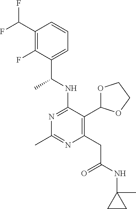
N1=C(NC(C)C2=CC=CC(C(F)F)=C2F)C(C2OCCO2)=C(CC(=O)NC2(C)CC2)N=C1C
